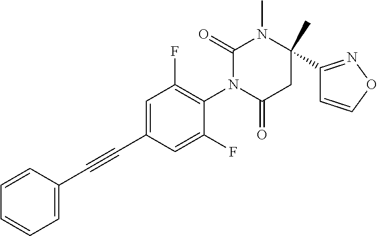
C1=C(C#CC2=CC=CC=C2)C=C(F)C(N2C(=O)CC(C)(C3=NOC=C3)N(C)C2=O)=C1F
